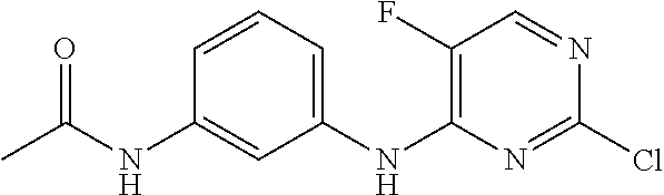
C1(F)=C(NC2=CC=CC(NC(C)=O)=C2)N=C(Cl)N=C1
